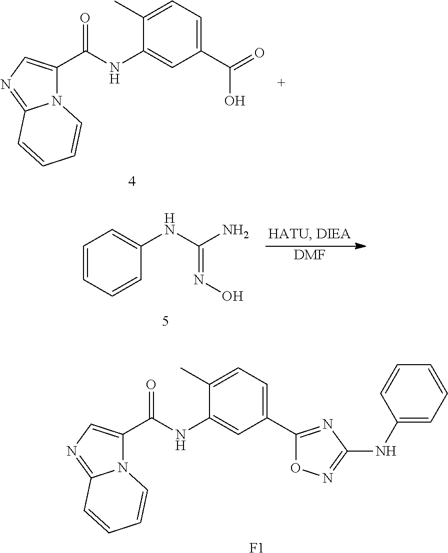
C1(C(=O)O)=CC=C(C)C(NC(C2=CN=C3N2C=CC=C3)=O)=C1.C1=CC=CC(NC(N)=NO)=C1.[DMF].C1(C2=NC(NC3=CC=CC=C3)=NO2)=CC=C(C)C(NC(C2=CN=C3N2C=CC=C3)=O)=C1.[F1]
